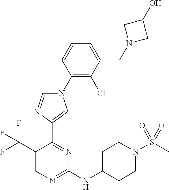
C1(N2C=NC(C3=NC(NC4CCN(S(C)(=O)=O)CC4)=NC=C3C(F)(F)F)=C2)=C(Cl)C(CN2CC(O)C2)=CC=C1
